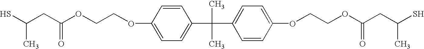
C(CC(OCCOC1=CC=C(C(C)(C)C2=CC=C(OCCOC(CC(S)C)=O)C=C2)C=C1)=O)(S)C
